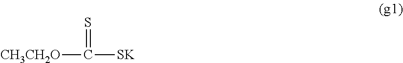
[CH3CH2O]C(=S)[SK]
